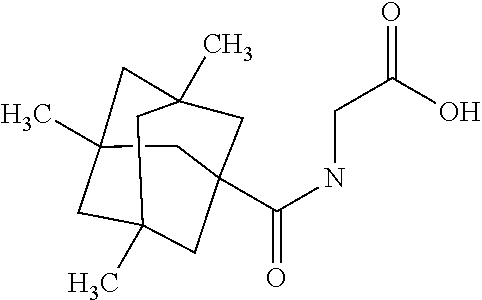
C1C2(C)CC3(C)CC(C(NCC(=O)O)=O)(CC1(C)C3)C2
